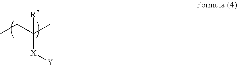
[R7]C(C)(CC)[X][Y]
